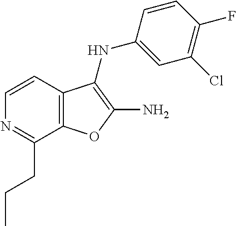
C12=C(C(NC3=CC(Cl)=C(F)C=C3)=C(N)O1)C=CN=C2CCC
